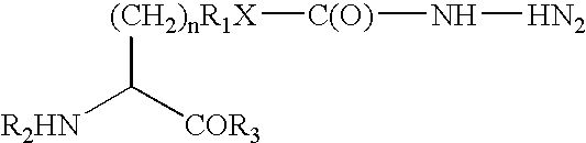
[R2HN]C([COR3])[(CH2)nR1X][C(O)]N[HN2]
